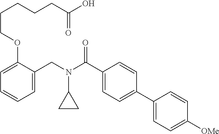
C1=C(CN(C(C2=CC=C(C3=CC=C([OMe])C=C3)C=C2)=O)C2CC2)C(OCCCCCC(O)=O)=CC=C1
